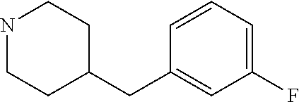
N1CCC(CC2=CC(F)=CC=C2)CC1
